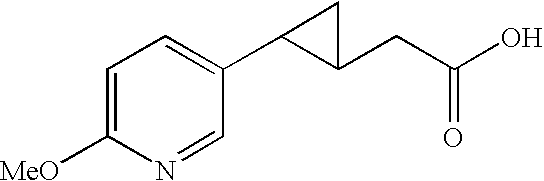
C1=C([MeO])N=CC(C2C(CC(O)=O)C2)=C1
